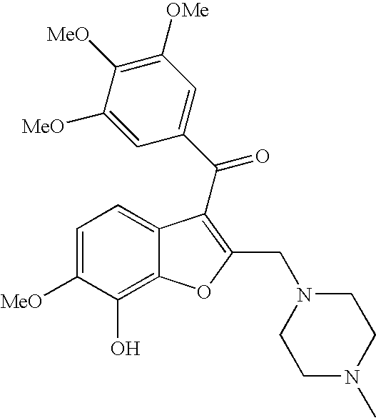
C1=C([MeO])C([MeO])=C([OMe])C=C1C(=O)C1=C(CN2CCN(C)CC2)OC2=C(O)C([MeO])=CC=C21
